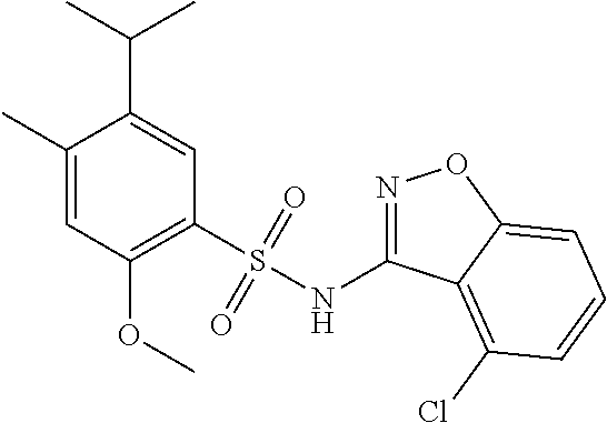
C1(C)=CC(OC)=C(S(NC2=NOC3=CC=CC(Cl)=C23)(=O)=O)C=C1C(C)C
